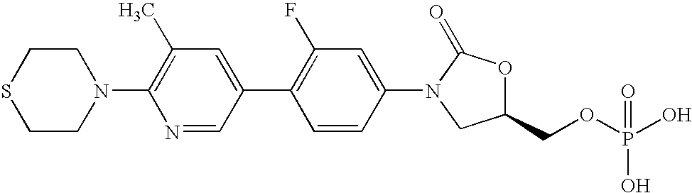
C1CN(C2=C(C)C=C(C3=C(F)C=C(N4C(=O)OC(COP(O)(O)=O)C4)C=C3)C=N2)CCS1
